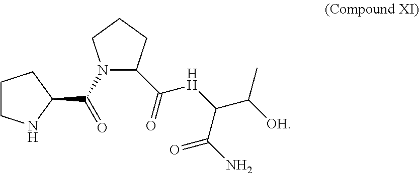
C1CNC(C(N2C(C(=O)[HH]C(C(=O)N)C(C)[OH])CCC2)=O)C1
